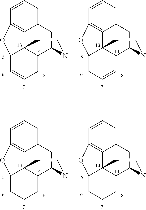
C12=CC=CC3=C1C14C(C(C2)NCC1)CCCC4O3.C12=CC=CC3=C1C14C(=CCCC1O3)C(C2)NCC4.C12=CC=CC3=C1C14C(=CC=CC1O3)C(C2)NCC4.C12=CC=CC3=C1C14C(C(C2)NCC1)C=CCC4O3
